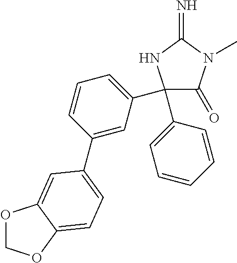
N1C(=N)N(C)C(=O)C1(C1=CC=CC(C2=CC=C3OCOC3=C2)=C1)C1=CC=CC=C1
